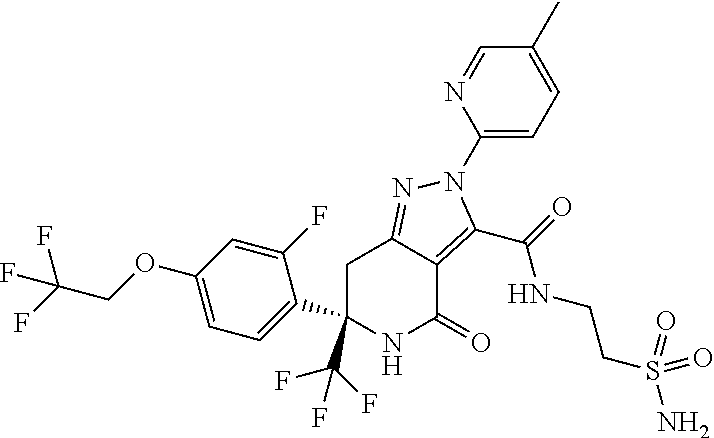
C1C(C(F)(F)F)(C2=CC=C(OCC(F)(F)F)C=C2F)NC(=O)C2=C(C(=O)NCCS(N)(=O)=O)N(C3=CC=C(C)C=N3)N=C12
